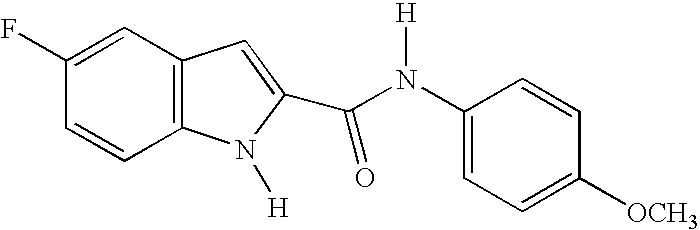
C12=C(C=CC(F)=C1)N([H])C(C(N(C1=CC=C([OCH3])C=C1)[H])=O)=C2
